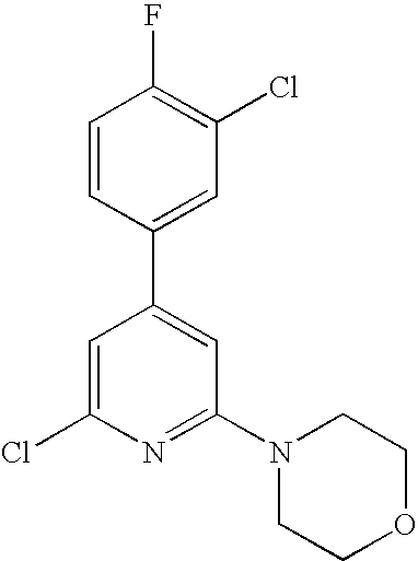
C1=C(Cl)N=C(N2CCOCC2)C=C1C1=CC(Cl)=C(F)C=C1
